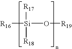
[R17][Si]([R16])(O[R19])[R18]
